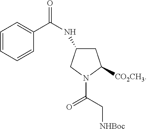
C1=CC=CC(C(NC2CC([CO2CH3])N(C(C[NHBoc])=O)C2)=O)=C1
